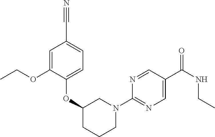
O(C1CCCN(C2=NC=C(C(NCC)=O)C=N2)C1)C1=CC=C(C#N)C=C1OCC
